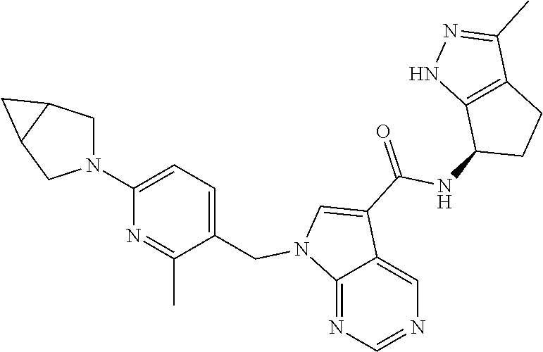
C12=NC=NC=C1C(C(=O)NC1CCC3=C1NN=C3C)=CN2CC1=CC=C(N2CC3C(C2)C3)N=C1C
